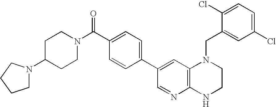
C12=C(NCCN1CC1=CC(Cl)=CC=C1Cl)N=CC(C1=CC=C(C(N3CCC(N4CCCC4)CC3)=O)C=C1)=C2
